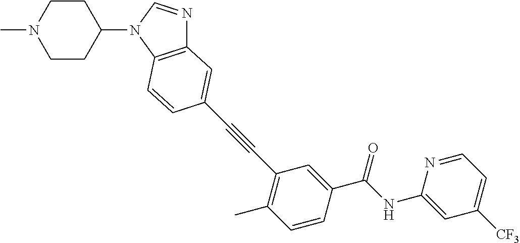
C1CC(N2C3=C(N=C2)C=C(C#CC2=C(C)C=CC(C(NC4=CC([CF3])=CC=N4)=O)=C2)C=C3)CCN1C
